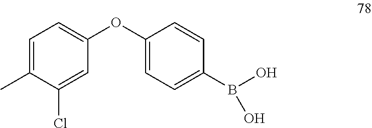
C1(OC2=CC=C(B(O)O)C=C2)=CC=C(C)C(Cl)=C1
